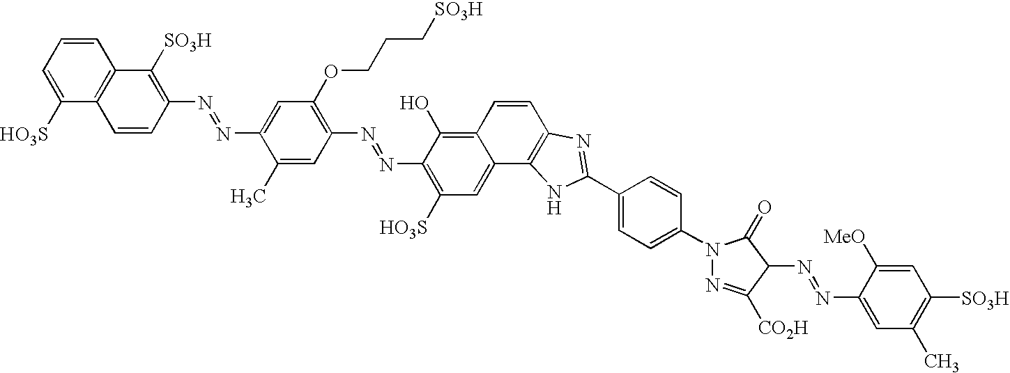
C1=CC2=C(C([SO3H])=C1N=NC1=CC(OCCC[SO3H])=C(N=NC3=C([HO3S])C=C4C(=C3O)C=CC3=C4NC(C4=CC=C(N5N=C([CO2H])C(N=NC6=CC(C)=C([SO3H])C=C6[MeO])C5=O)C=C4)=N3)C=C1C)C=CC=C2[HO3S]
